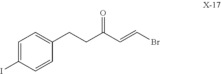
BrC=CC(CCC1=CC=C(I)C=C1)=O
